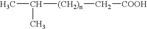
C([(CH2)n]C[COOH])(C)C
